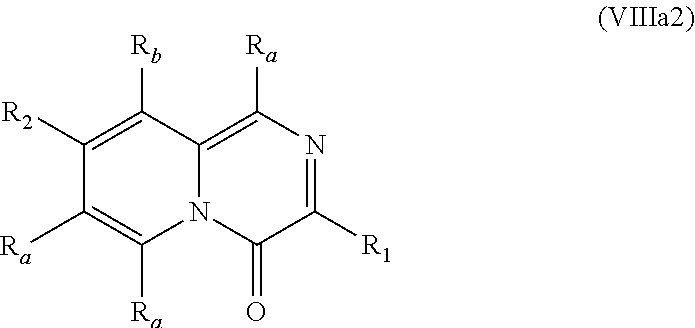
C1([R2])=C([Rb])C2=C([Ra])N=C([R1])C(=O)N2C([Ra])=C1[Ra]
